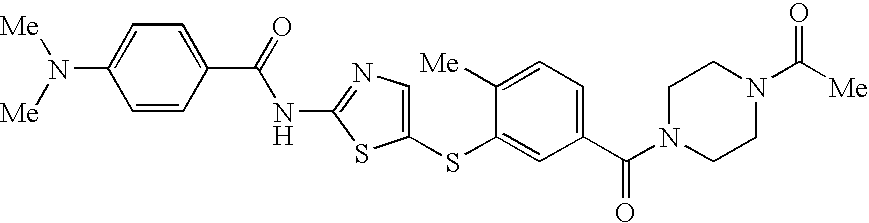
C1(SC2=CC(C(N3CCN(C([Me])=O)CC3)=O)=CC=C2[Me])=CN=C(NC(C2=CC=C(N([Me])[Me])C=C2)=O)S1
